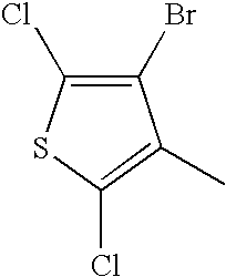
C1(Br)=C(Cl)SC(Cl)=C1C
